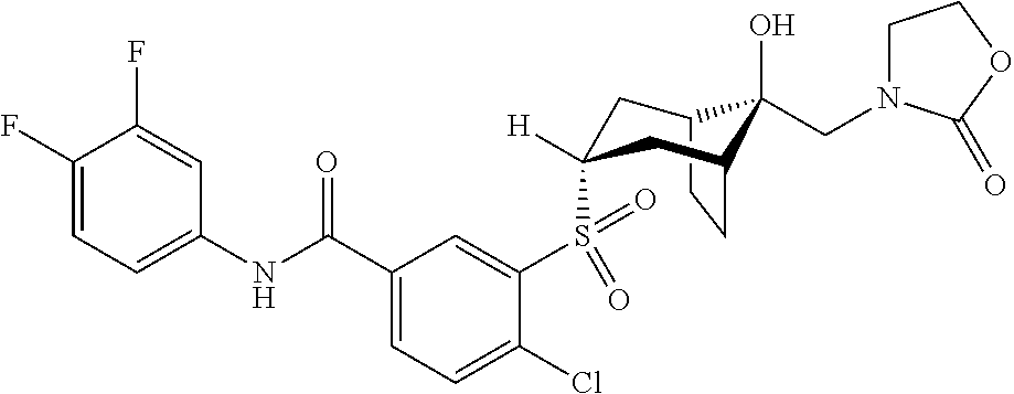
C1(F)=CC=C(NC(C2=CC=C(Cl)C(S(=O)(=O)C3([H])CC4C(O)(CN5CCOC5=O)C(CC4)C3)=C2)=O)C=C1F
